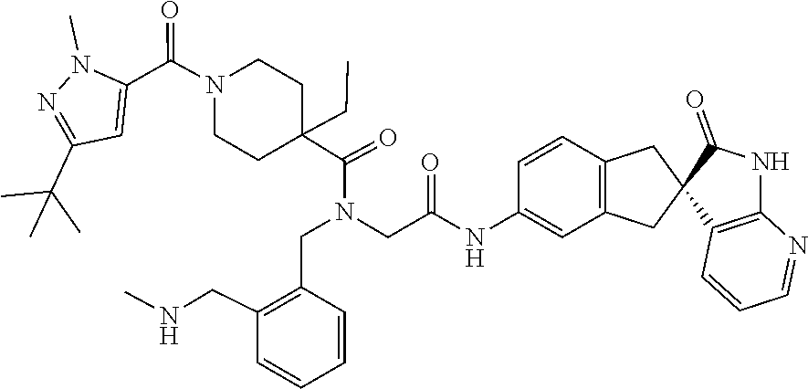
C1C(C(=O)N(CC(NC2=CC3=C(C=C2)CC2(C(=O)NC4=C2C=CC=N4)C3)=O)CC2=C(CNC)C=CC=C2)(CC)CCN(C(C2=CC(C(C)(C)C)=NN2C)=O)C1
